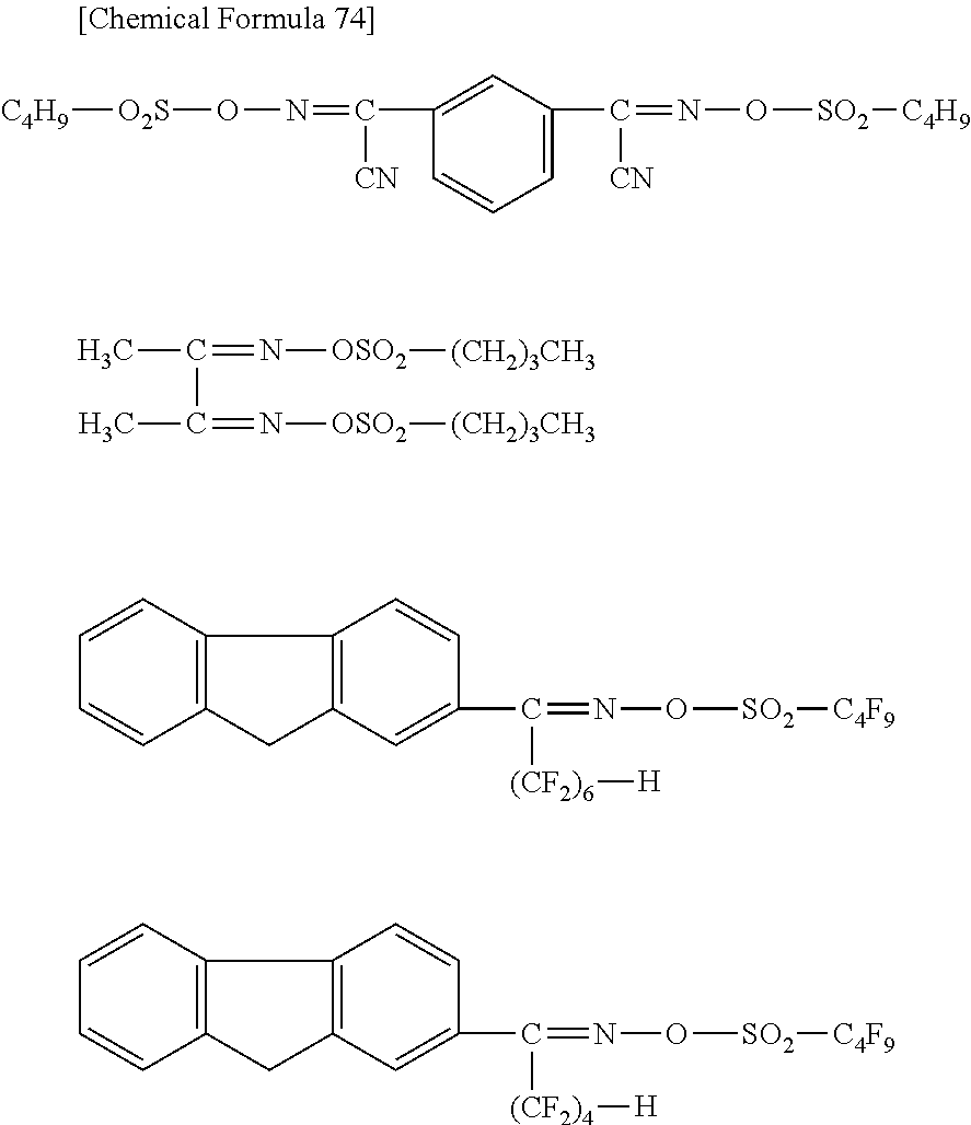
[C4H9][O2S]ON=C([CN])C1=CC(C([CN])=NO[SO2][C4H9])=CC=C1.CC(C(C)=N[OSO2][(CH2)3CH3])=N[OSO2][(CH2)3CH3].C1=CC2=C(C=C1)CC1=C2C=CC(C([(CF2)6][H])=NO[SO2][C4F9])=C1.C1=CC2=C(C=C1)CC1=C2C=CC(C([(CF2)4][H])=NO[SO2][C4F9])=C1
